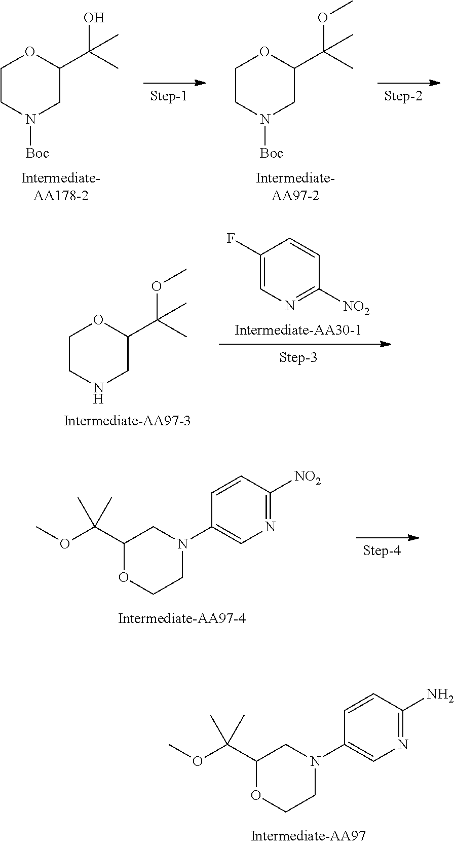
N1=C(N)C=CC(N2CC(C(OC)(C)C)OCC2)=C1.C1CN([Boc])CC(C(C)(O)C)O1.C1CN([Boc])CC(C(C)(OC)C)O1.C1CNCC(C(C)(OC)C)O1.C1(F)=CN=C([NO2])C=C1.N1=C([NO2])C=CC(N2CC(C(OC)(C)C)OCC2)=C1
